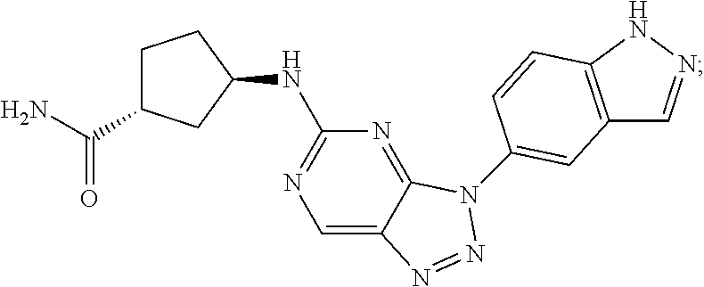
C1=C2C(=NC(NC3CCC(C(N)=O)C3)=N1)N(C1=CC3=C(NN=C3)C=C1)N=N2
